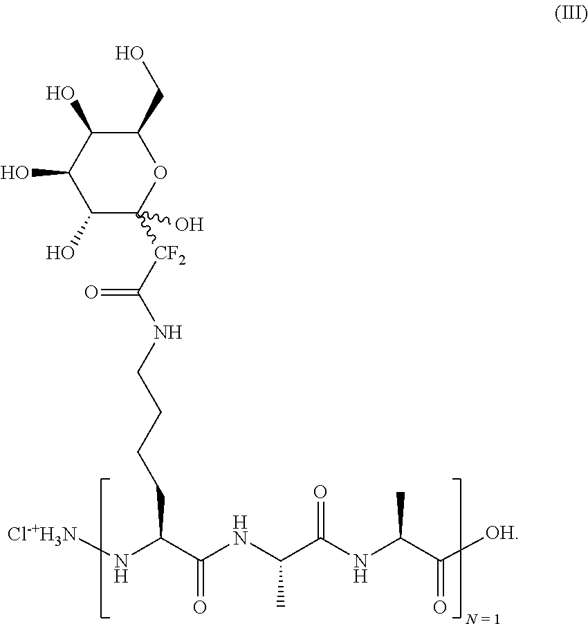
C1(O)C([CF2]C(NCCCCC(C(NC(C(NC(C([OH])=O)C)=O)C)=O)N[Cl-+H3N])=O)(O)OC(CO)C(O)C1O
